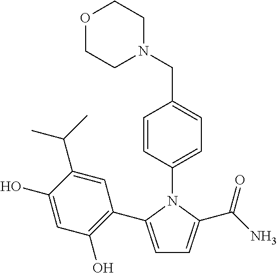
C1=C(C2=C(O)C=C(O)C(C(C)C)=C2)N(C2=CC=C(CN3CCOCC3)C=C2)C(C(N)=O)=C1
